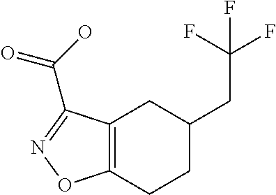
C12=C(CCC(CC(F)(F)F)C1)ON=C2C(O)=O
